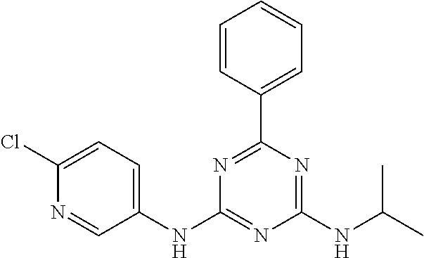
C1(Cl)=CC=C(NC2=NC(NC(C)C)=NC(C3=CC=CC=C3)=N2)C=N1
